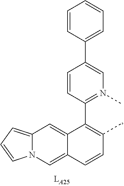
C1=CC(C2=C(C)C=CC3=CN4C(=CC=C4)C=C23)=N(C)C=C1C1=CC=CC=C1
